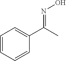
C1=CC=CC(C(C)=NO)=C1
